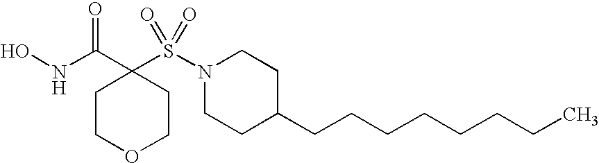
C1COCCC1(C(NO)=O)S(N1CCC(CCCCCCCC)CC1)(=O)=O
